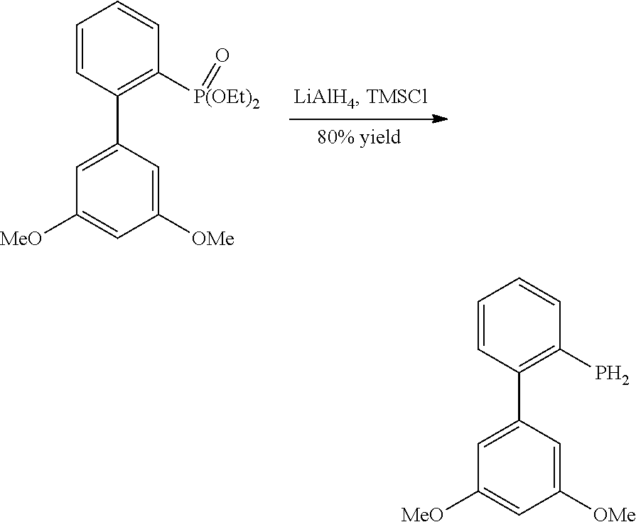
C1(C2=CC([MeO])=CC([OMe])=C2)=C([P(OEt)2]=O)C=CC=C1.C1(C2=CC([MeO])=CC([OMe])=C2)=C(P)C=CC=C1
